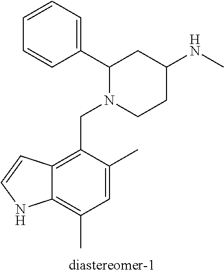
C1(C2=CC=CC=C2)N(CC2=C3C(=C(C)C=C2C)NC=C3)CCC(NC)C1
